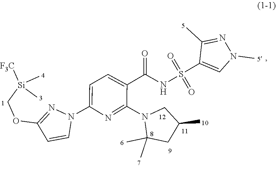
CC1(C)N(C2=NC(N3N=C(OC[Si](C)(C)[F3C])C=C3)=CC=C2C(=O)NS(=O)(=O)C2=CN(C)N=C2C)CC(C)C1
